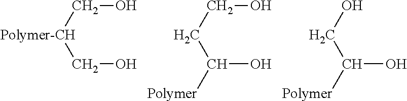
[Polymer-CH](CO)CO.C(O)CC([Polymer])O.OCC([Polymer])O
